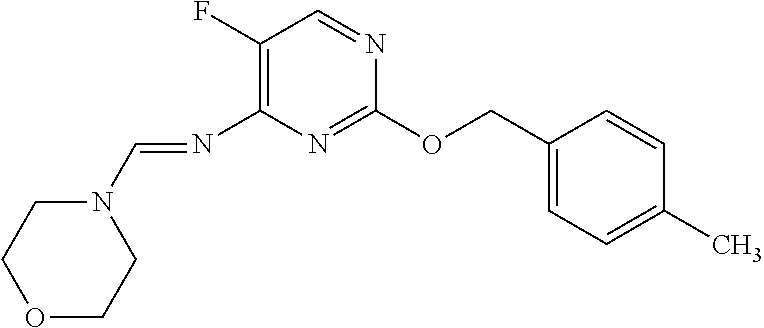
C1(F)=C(N=CN2CCOCC2)N=C(OCC2=CC=C(C)C=C2)N=C1
